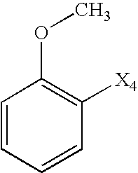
C1=CC=CC([X4])=C1OC
